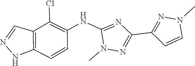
N1N=CC2=C1C=CC(NC1=NC(C3=NN(C)C=C3)=NN1C)=C2Cl
